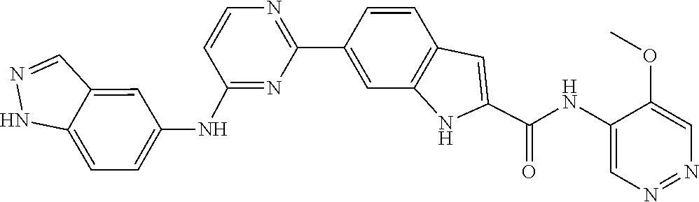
C1=CC2=C(C=C1C1=NC=CC(NC3=CC=C4C(=C3)C=NN4)=N1)NC(C(NC1=CN=NC=C1OC)=O)=C2
